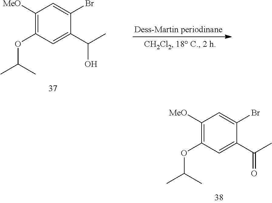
C1([MeO])=C(OC(C)C)C=C(C(C)=O)C(Br)=C1.C1([MeO])=C(OC(C)C)C=C(C(C)O)C(Br)=C1.[Dess-Martin periodinane]
